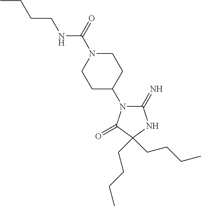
C1(=N)N(C2CCN(C(=O)NCCCC)CC2)C(=O)C(CCCC)(CCCC)N1
